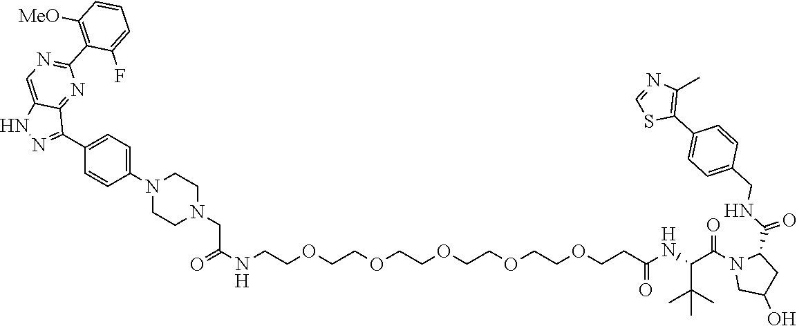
C12=CN=C(C3=C([MeO])C=CC=C3F)N=C1C(C1=CC=C(N3CCN(CC(NCCOCCOCCOCCOCCOCCC(=O)NC(C(C)(C)C)C(N4CC(O)CC4C(NCC4=CC=C(C5=C(C)N=CS5)C=C4)=O)=O)=O)CC3)C=C1)=NN2
